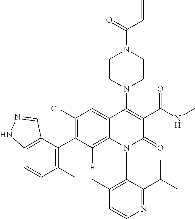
C1=CN=C(C(C)C)C(N2C(=O)C(C(NC)=O)=C(N3CCN(C(=O)C=C)CC3)C3=CC(Cl)=C(C4=C(C)C=CC5=C4C=NN5)C(F)=C23)=C1C
